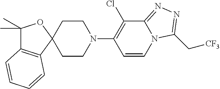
C12(CCN(C3=C(Cl)C4=NN=C(C[CF3])N4C=C3)CC1)OC(C)(C)C1=C2C=CC=C1
